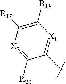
C1([R18])=C([R19])[X2]=C([R20])C(C)=[X1]1
